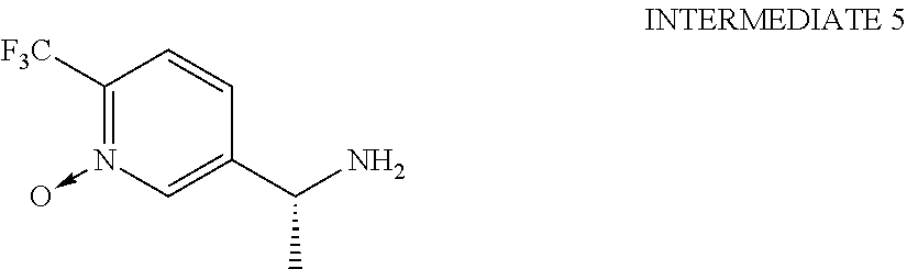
C1([F3C])=N(->O)C=C(C(N)C)C=C1
